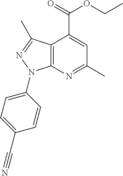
C12=C(N=C(C)C=C1C(=O)OCC)N(C1=CC=C(C#N)C=C1)N=C2C
